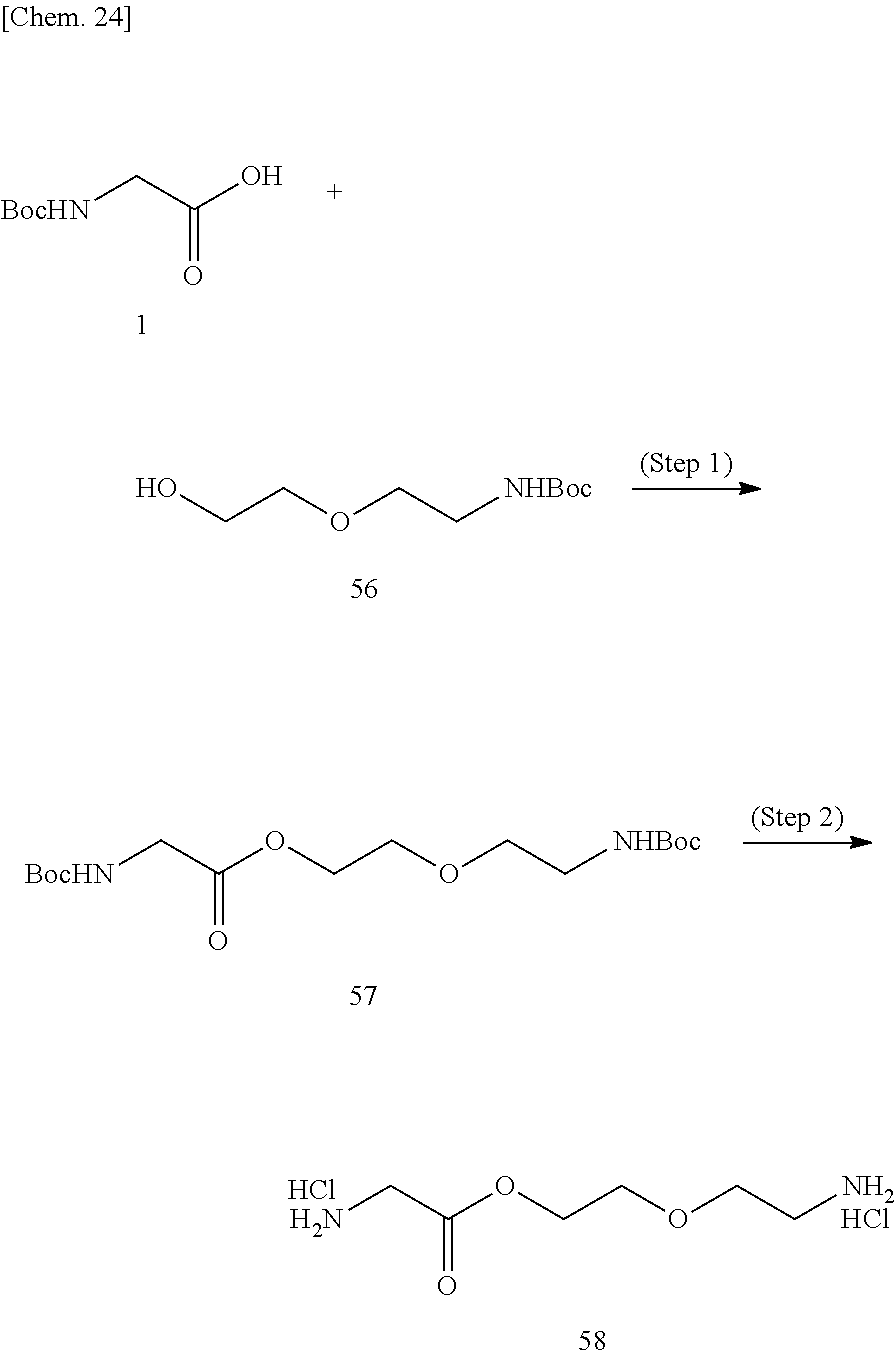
C(COCC[NHBoc])OC(C[BocHN])=O.C(COCCN)OC(CN)=O.Cl.Cl.C([BocHN])C(O)=O.OCCOCC[NHBoc]
